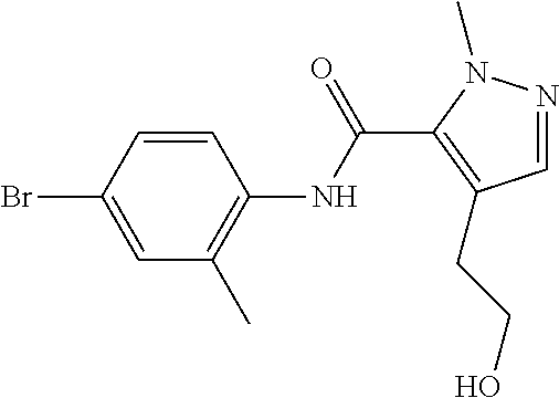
C1=CC(Br)=CC(C)=C1NC(C1=C(CCO)C=NN1C)=O
